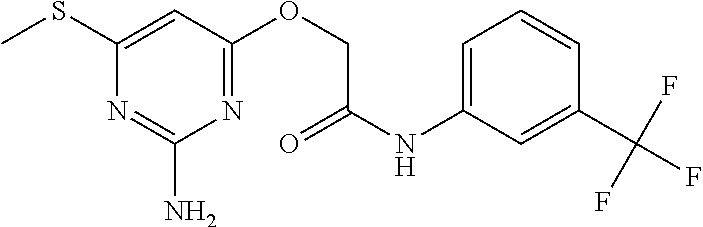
C1(SC)=CC(OCC(NC2=CC=CC(C(F)(F)F)=C2)=O)=NC(N)=N1
